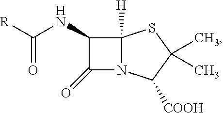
C1(NC([R])=O)C(=O)N2C1([H])SC(C)(C)C2[COOH]
